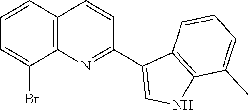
C1=CC2=C(C(Br)=C1)N=C(C1=CNC3=C1C=CC=C3C)C=C2
